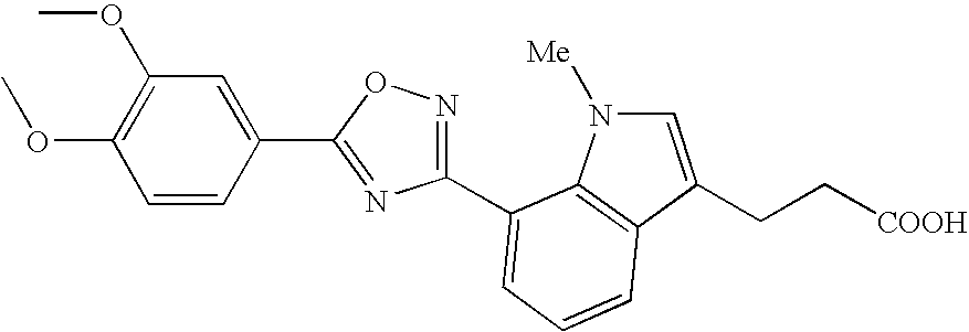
C1(C2=NC(C3=CC=CC4=C3N([Me])C=C4CC[COOH])=NO2)=CC(OC)=C(OC)C=C1
